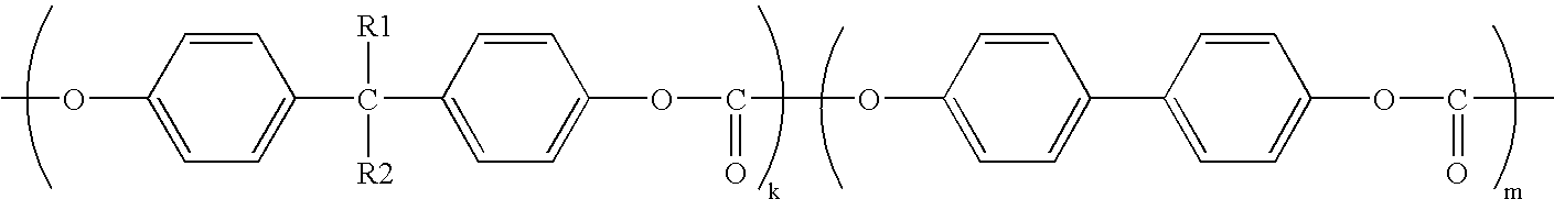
C1=CC(OC)=CC=C1C(C1=CC=C(OC(=O)OC2=CC=C(C3=CC=C(OC(=O)C)C=C3)C=C2)C=C1)([R1])[R2]
